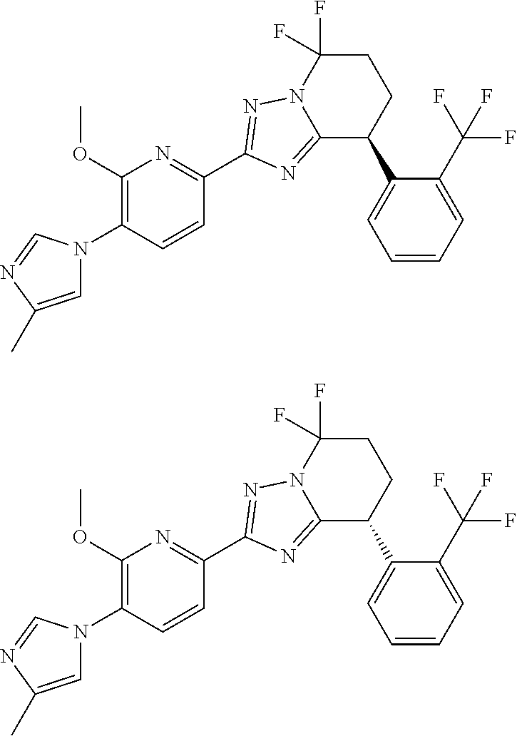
C1=C(C)N=CN1C1=C(OC)N=C(C2=NN3C(F)(F)CCC(C4=CC=CC=C4C(F)(F)F)C3=N2)C=C1.C1=C(C)N=CN1C1=C(OC)N=C(C2=NN3C(F)(F)CCC(C4=CC=CC=C4C(F)(F)F)C3=N2)C=C1
